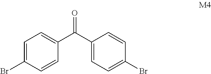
C1=C(Br)C=CC(C(C2=CC=C(Br)C=C2)=O)=C1
